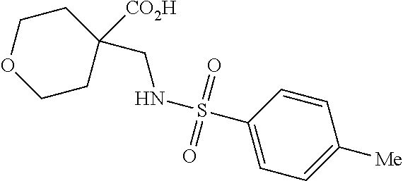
C1([CO2H])(CNS(C2=CC=C([Me])C=C2)(=O)=O)CCOCC1
